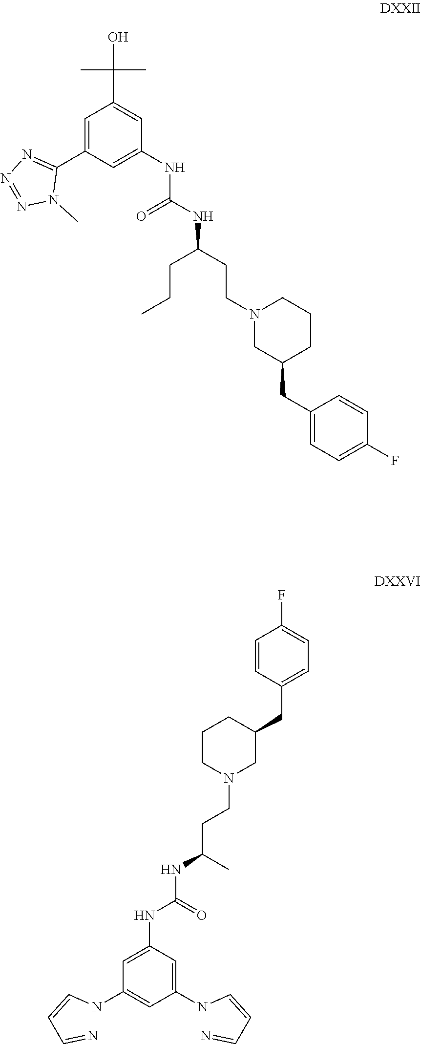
C1=C(C2=NN=NN2C)C=C(NC(NC(CCN2CC(CC3=CC=C(F)C=C3)CCC2)CCC)=O)C=C1C(O)(C)C.C1=CC(CC2CCCN(CCC(NC(=O)NC3=CC(NC=CC=N)=CC(NC=CC=N)=C3)C)C2)=CC=C1F
